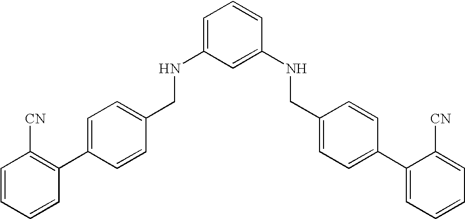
C1=C(C2=C([CN])C=CC=C2)C=CC(CNC2=CC=CC(NCC3=CC=C(C4=CC=CC=C4[CN])C=C3)=C2)=C1
